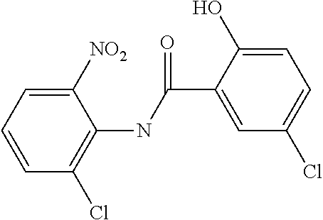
C1=CC=C([NO2])C(NC(C2=CC(Cl)=CC=C2O)=O)=C1Cl
